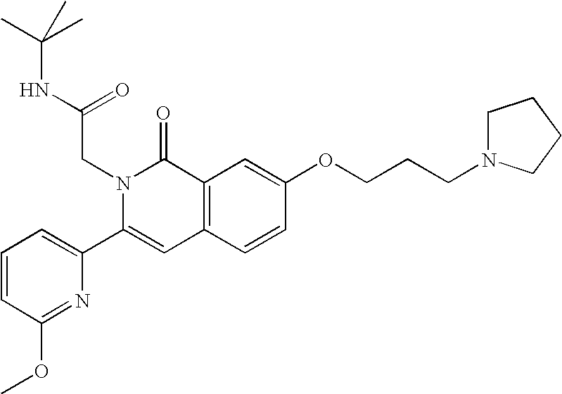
C1=CC(OC)=NC(C2=CC3=C(C(=O)N2CC(NC(C)(C)C)=O)C=C(OCCCN2CCCC2)C=C3)=C1
